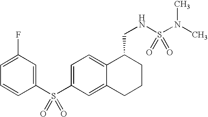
C1(S(C2=CC=C3C(=C2)CCCC3CNS(N(C)C)(=O)=O)(=O)=O)=CC(F)=CC=C1
